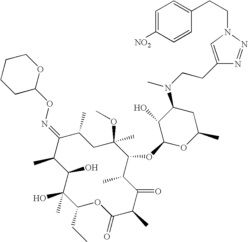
C1(O)C(C)C(=NOC2OCCCC2)C(C)CC(C)(OC)C(OC2OC(C)CC(N(CCC3=CN(CCC4=CC=C([NO2])C=C4)N=N3)C)C2O)C(C)C(=O)C(C)C(=O)OC(CC)C1(O)C
